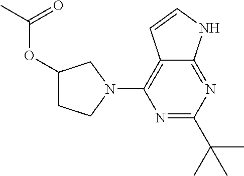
N1=C(C(C)(C)C)N=C2C(=C1N1CC(OC(=O)C)CC1)C=CN2
